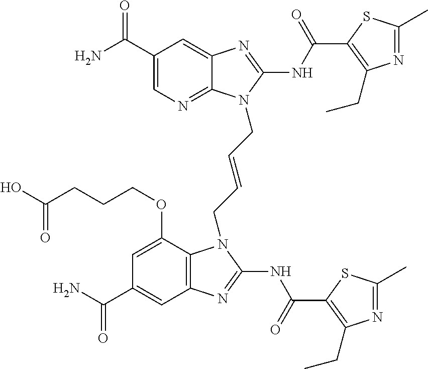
C1(C(N)=O)=CN=C2C(=C1)N=C(NC(=O)C1=C(CC)N=C(C)S1)N2CC=CCN1C2=C(C=C(C(N)=O)C=C2OCCCC(O)=O)N=C1NC(=O)C1=C(CC)N=C(C)S1
